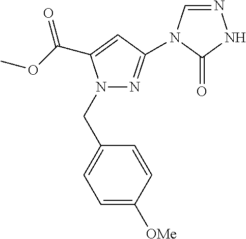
C1=C([OMe])C=CC(CN2N=C(N3C=NNC3=O)C=C2C(OC)=O)=C1
